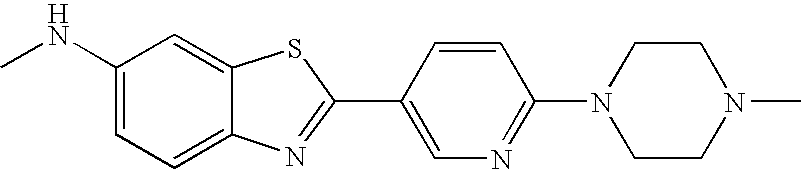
C1(NC)=CC=C2C(=C1)SC(C1=CN=C(N3CCN(C)CC3)C=C1)=N2
